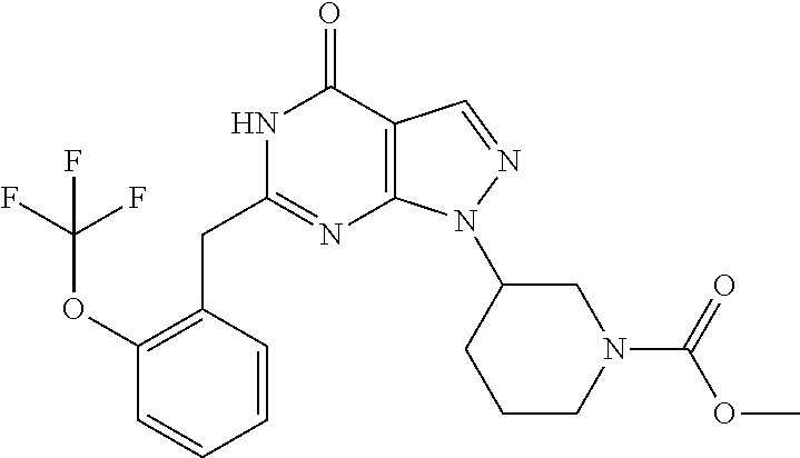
N1C(CC2=C(OC(F)(F)F)C=CC=C2)=NC2=C(C1=O)C=NN2C1CCCN(C(OC)=O)C1
